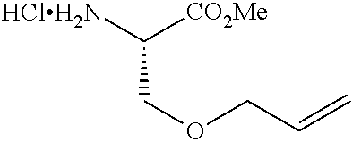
[HClH2N]C([CO2Me])COCC=C
